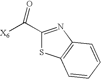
C1(C([X6])=O)=NC2=C(S1)C=CC=C2
